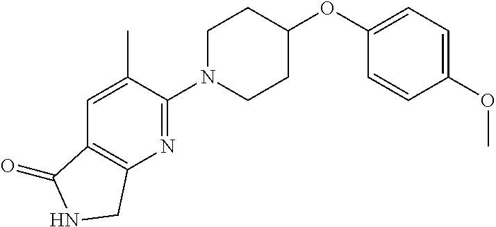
C1N(C2=NC3=C(C=C2C)C(=O)NC3)CCC(OC2=CC=C(OC)C=C2)C1
